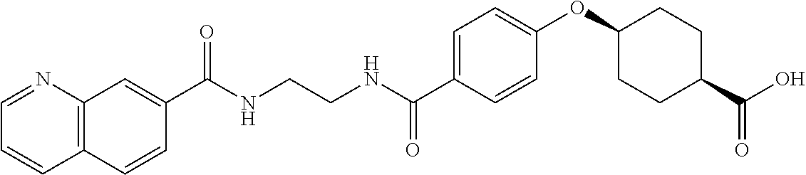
C(NCCNC(C1=CC=C(OC2CCC(C(O)=O)CC2)C=C1)=O)(=O)C1=CC2=C(C=C1)C=CC=N2
